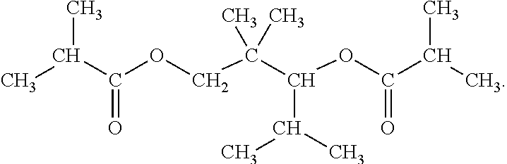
CC(C(OCC(C(OC(C(C)C)=O)C(C)C)(C)C)=O)C
